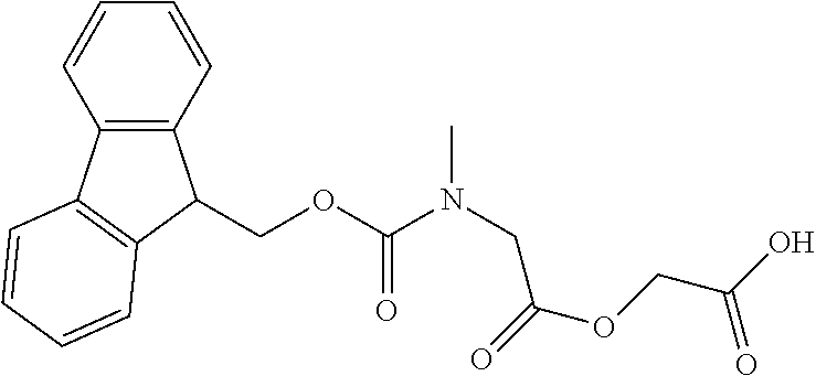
C(OC(N(CC(OCC(O)=O)=O)C)=O)C1C2=C(C=CC=C2)C2=C1C=CC=C2
